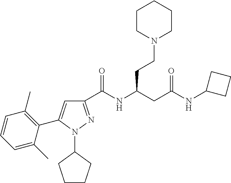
C1(C(NC(CC(NC2CCC2)=O)CCN2CCCCC2)=O)=NN(C2CCCC2)C(C2=C(C)C=CC=C2C)=C1
